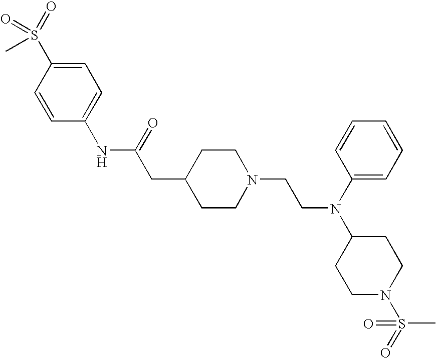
C1(NC(=O)CC2CCN(CCN(C3CCN(S(=O)(C)=O)CC3)C3=CC=CC=C3)CC2)=CC=C(S(=O)(=O)C)C=C1
